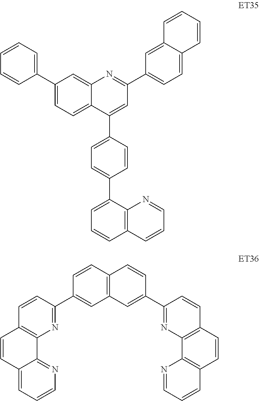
C1(C2=CC=CC=C2)=CC=C2C(=C1)N=C(C1=CC=C3C(=C1)C=CC=C3)C=C2C1=CC=C(C2=CC=CC3=C2N=CC=C3)C=C1.C12=C(C=CC(C3=NC4=C(C=C3)C=CC3=CC=CN=C43)=C1)C=CC(C1=NC3=C(C=C1)C=CC1=C3N=CC=C1)=C2
